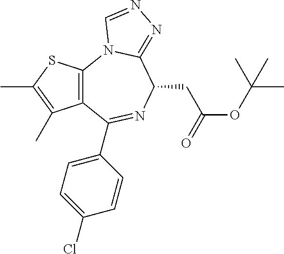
C12=C(C(C3=CC=C(Cl)C=C3)=NC(CC(OC(C)(C)C)=O)C3=NN=CN13)C(C)=C(C)S2
